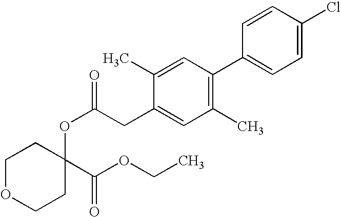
C1OCCC(OC(=O)CC2=CC(C)=C(C3=CC=C(Cl)C=C3)C=C2C)(C(OCC)=O)C1
